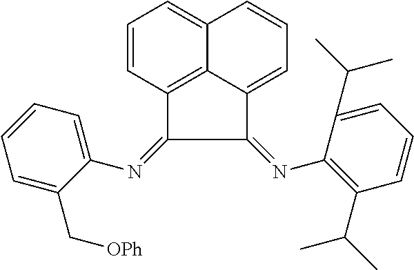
C12=C3C(=CC=CC3=CC=C1)C(=NC1=C(C(C)C)C=CC=C1C(C)C)C2=NC1=CC=CC=C1C[OPh]
